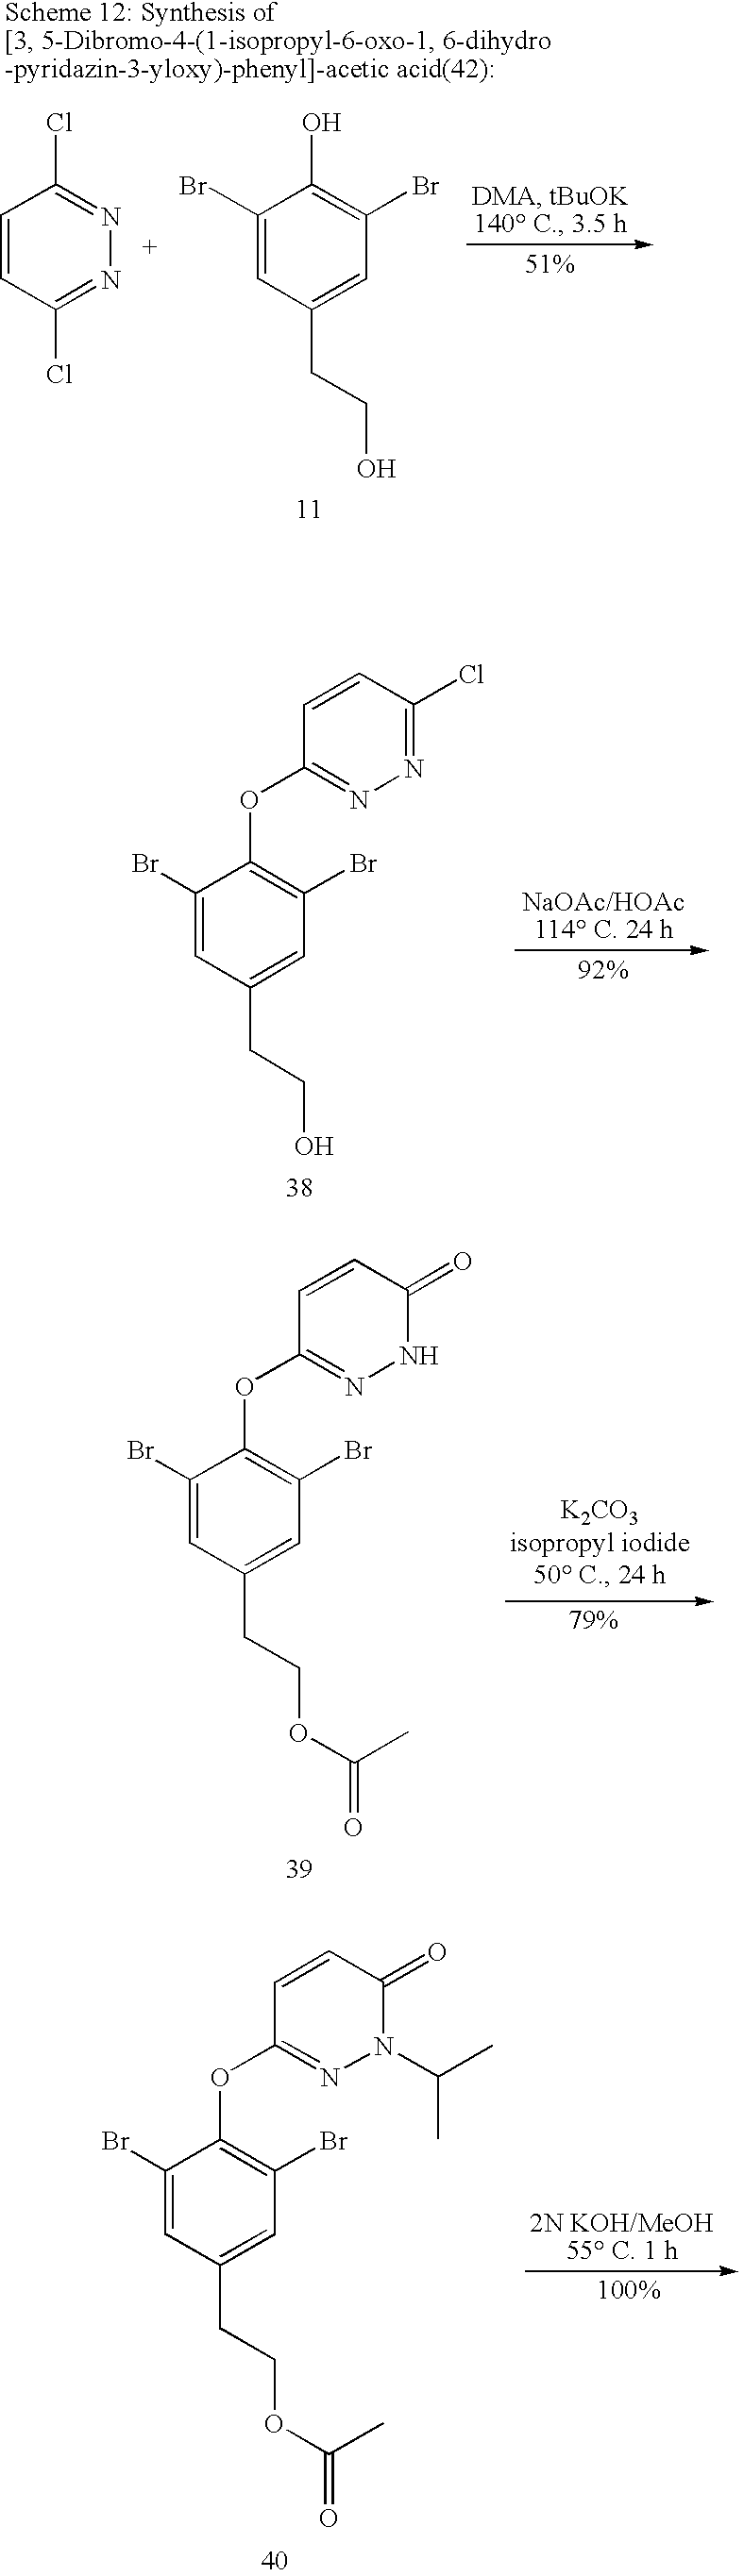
C1(Br)=CC(CCO)=CC(Br)=C1OC1=NN=C(Cl)C=C1.C1(Br)=CC(CCOC(C)=O)=CC(Br)=C1OC1=NNC(=O)C=C1.C1(Br)=CC(CCOC(C)=O)=CC(Br)=C1OC1=NN(C(C)C)C(=O)C=C1.C1=CC(Cl)=NN=C1Cl.C1(Br)=CC(CCO)=CC(Br)=C1O
